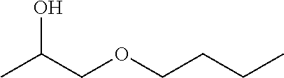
CC(COCCCC)O
